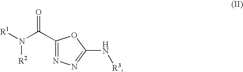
[R2]N([R1])C(C1=NN=C(N[R3])O1)=O
